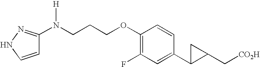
C1(N(CCCOC2=C(F)C=C(C3C(C[CO2H])C3)C=C2)[H])=NNC=C1
